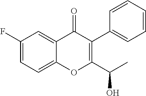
C1(F)=CC=C2C(=C1)C(=O)C(C1=CC=CC=C1)=C(C(O)C)O2
